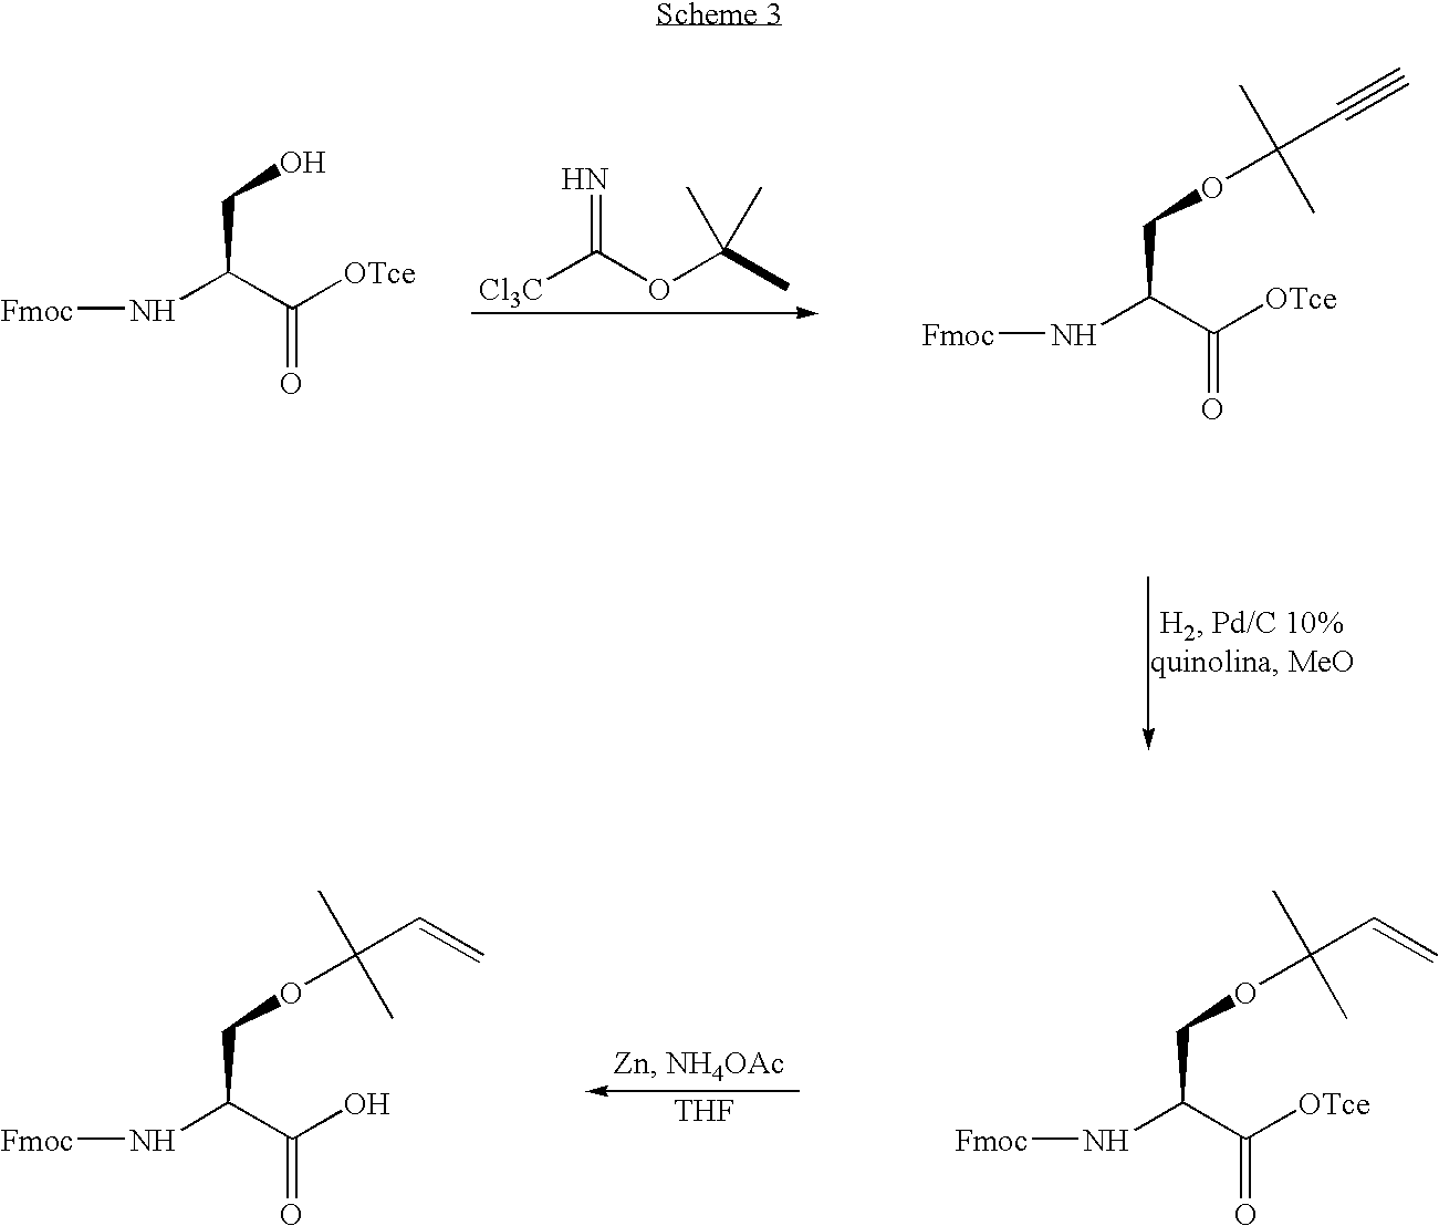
C(C(C([OTce])=O)N[Fmoc])O.C(C(C([OTce])=O)N[Fmoc])OC(C)(C)C#C.[Cl3C]C(OC(C)(C)C)=N.C(C(C([OTce])=O)N[Fmoc])OC(C)(C)C=C.C(C(C(O)=O)N[Fmoc])OC(C)(C)C=C.[THF]
